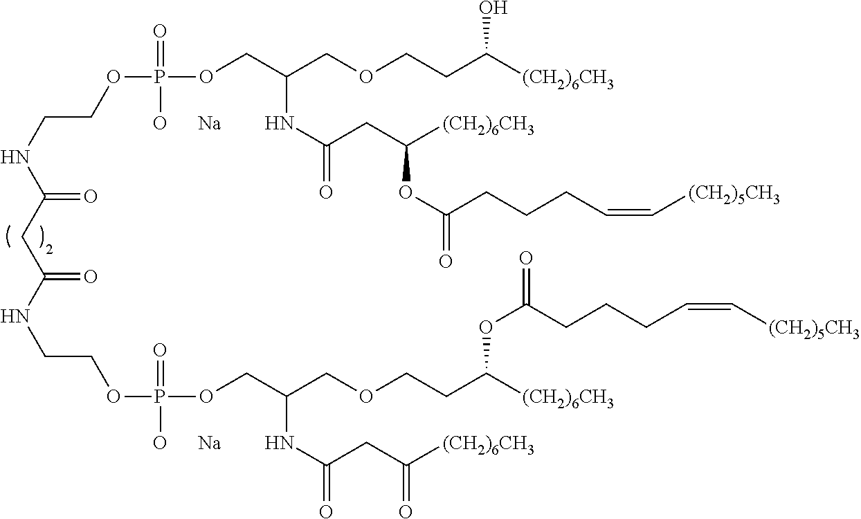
C(C(NCCOP(OCC(COCCC([(CH2)6CH3])OC(=O)CCCC=C[(CH2)5CH3])NC(=O)CC([(CH2)6CH3])=O)(=O)[O      Na])=O)C(NCCOP(OCC(COCCC([(CH2)6CH3])O)NC(=O)CC([(CH2)6CH3])OC(=O)CCCC=C[(CH2)5CH3])(=O)[O      Na])=O
